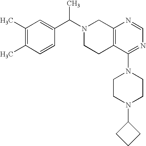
C1(C(N2CCC3=C(C2)N=CN=C3N2CCN(C3CCC3)CC2)C)=CC(C)=C(C)C=C1
